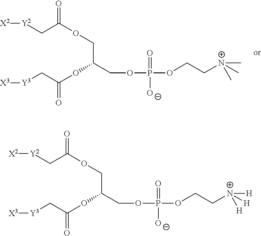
[X2][Y2]CC(OCC(COP(=O)([O-])OCC[N+](C)(C)C)OC(C[Y3][X3])=O)=O.[X2][Y2]CC(OCC(COP(=O)([O-])OCC[N+]([H])([H])[H])OC(C[Y3][X3])=O)=O
